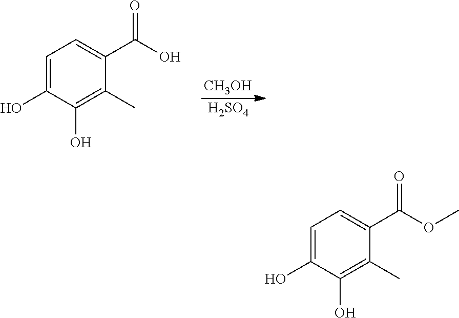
C1=C(O)C(O)=C(C)C(C(O)=O)=C1.[CH3OH].[H2SO4].C1=C(O)C(O)=C(C)C(C(OC)=O)=C1
